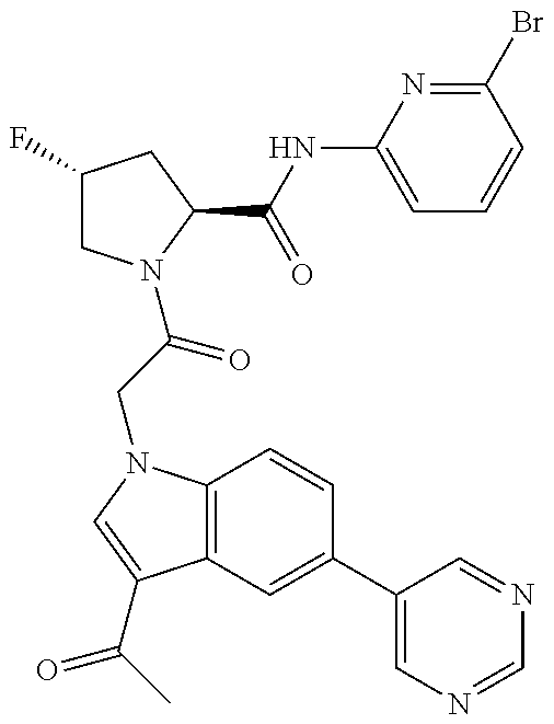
C1(F)CN(C(CN2C3=C(C(C(C)=O)=C2)C=C(C2=CN=CN=C2)C=C3)=O)C(C(=O)NC2=CC=CC(Br)=N2)C1
